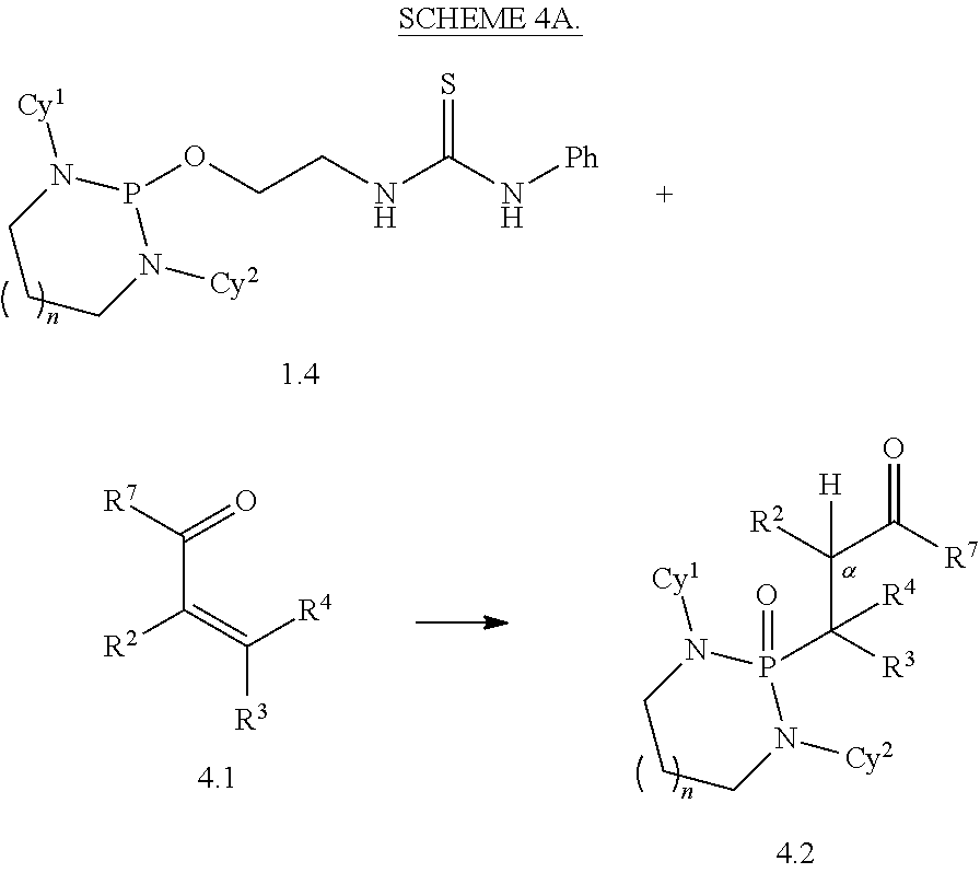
C1CCN([Cy2])P(OCCNC(N[Ph])=S)N1[Cy1].C1CCN([Cy2])P(C([R3])(C([R2])(C([R7])=O)[H])[R4])(=O)N1[Cy1].[R2]C(=C([R4])[R3])C([R7])=O
